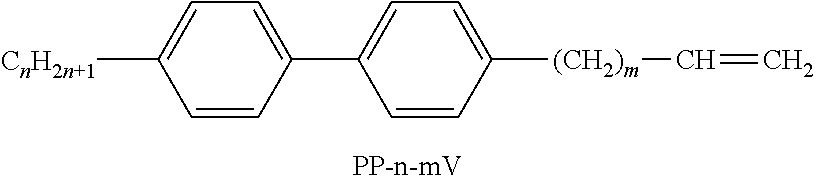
[CnH2n+1]C1=CC=C(C2=CC=C([(CH2)m]C=C)C=C2)C=C1
